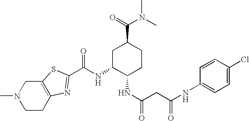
CN1CCC2=C(C1)SC(C(NC1C(NC(CC(NC3=CC=C(Cl)C=C3)=O)=O)CCC(C(=O)N(C)C)C1)=O)=N2
